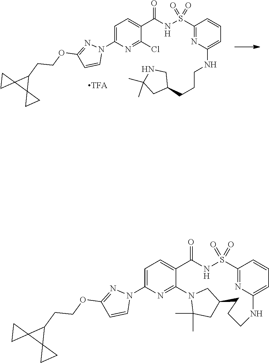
C1=C(N2N=C(OCCC3C4(C35CC5)CC4)C=C2)N=C2C(=C1)C(=O)NS(=O)(=O)C1=NC(=CC=C1)NCCCC1CC(C)(C)N2C1.C1=C(N2N=C(OCCC3C4(C35CC5)CC4)C=C2)N=C(Cl)C(C(NS(C2=NC(NCCCC3CNC(C)(C)C3)=CC=C2)(=O)=O)=O)=C1
